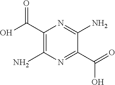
OC(=O)C1=C(N)N=C(C(O)=O)C(N)=N1
